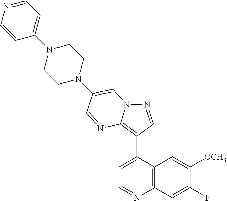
N1=CC(C2=CC=NC3=C2C=C([OCH3])C(F)=C3)=C2N1C=C(N1CCN(C3=CC=NC=C3)CC1)C=N2
